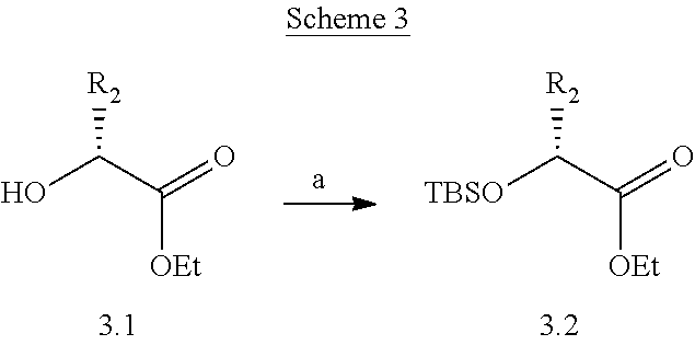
[R2]C(C(=O)[OEt])O.[R2]C(C(=O)[OEt])[TBSO]
